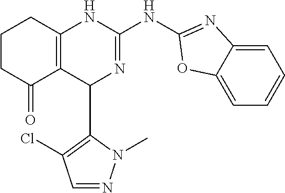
C1CC(=O)C2=C(C1)NC(NC1=NC3=CC=CC=C3O1)=NC2C1=C(Cl)C=NN1C
